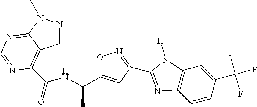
C1=NN(C)C2=NC=NC(C(=O)NC(C)C3=CC(C4=NC5=C(C=C(C(F)(F)F)C=C5)N4[H])=NO3)=C12
